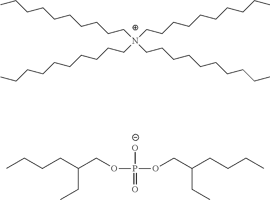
C(CCCCCCC[N+](CCCCCCCCCC)(CCCCCCCCCC)CCCCCCCCCC)CC.CCCCC(CC)COP([O-])(=O)OCC(CCCC)CC
